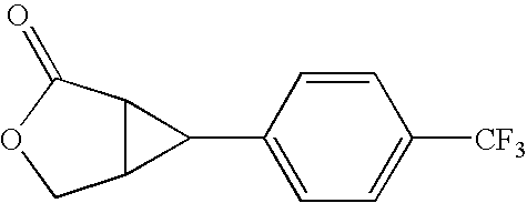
C12C(C(=O)OC1)C2C1=CC=C([CF3])C=C1
